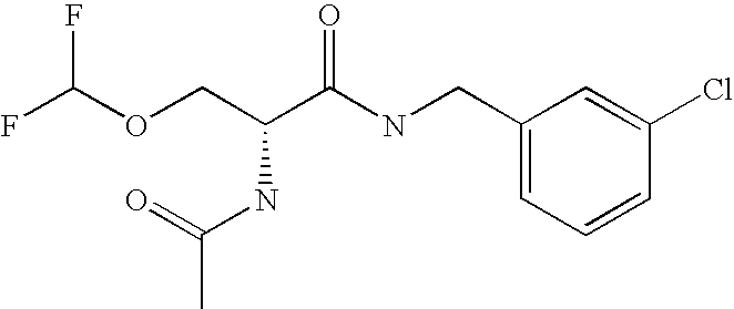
C1(CNC(C(COC(F)F)NC(C)=O)=O)=CC=CC(Cl)=C1
